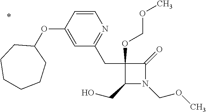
C1(CC2=NC=CC(OC3CCCCCC3)=C2)(OCOC)C(CO)N(COC)C1=O
